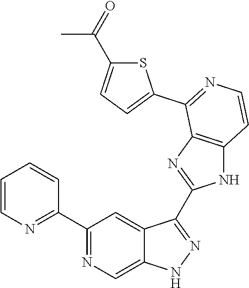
C1(C2=NC=CC=C2)=NC=C2C(=C1)C(C1=NC3=C(N1)C=CN=C3C1=CC=C(C(=O)C)S1)=NN2
